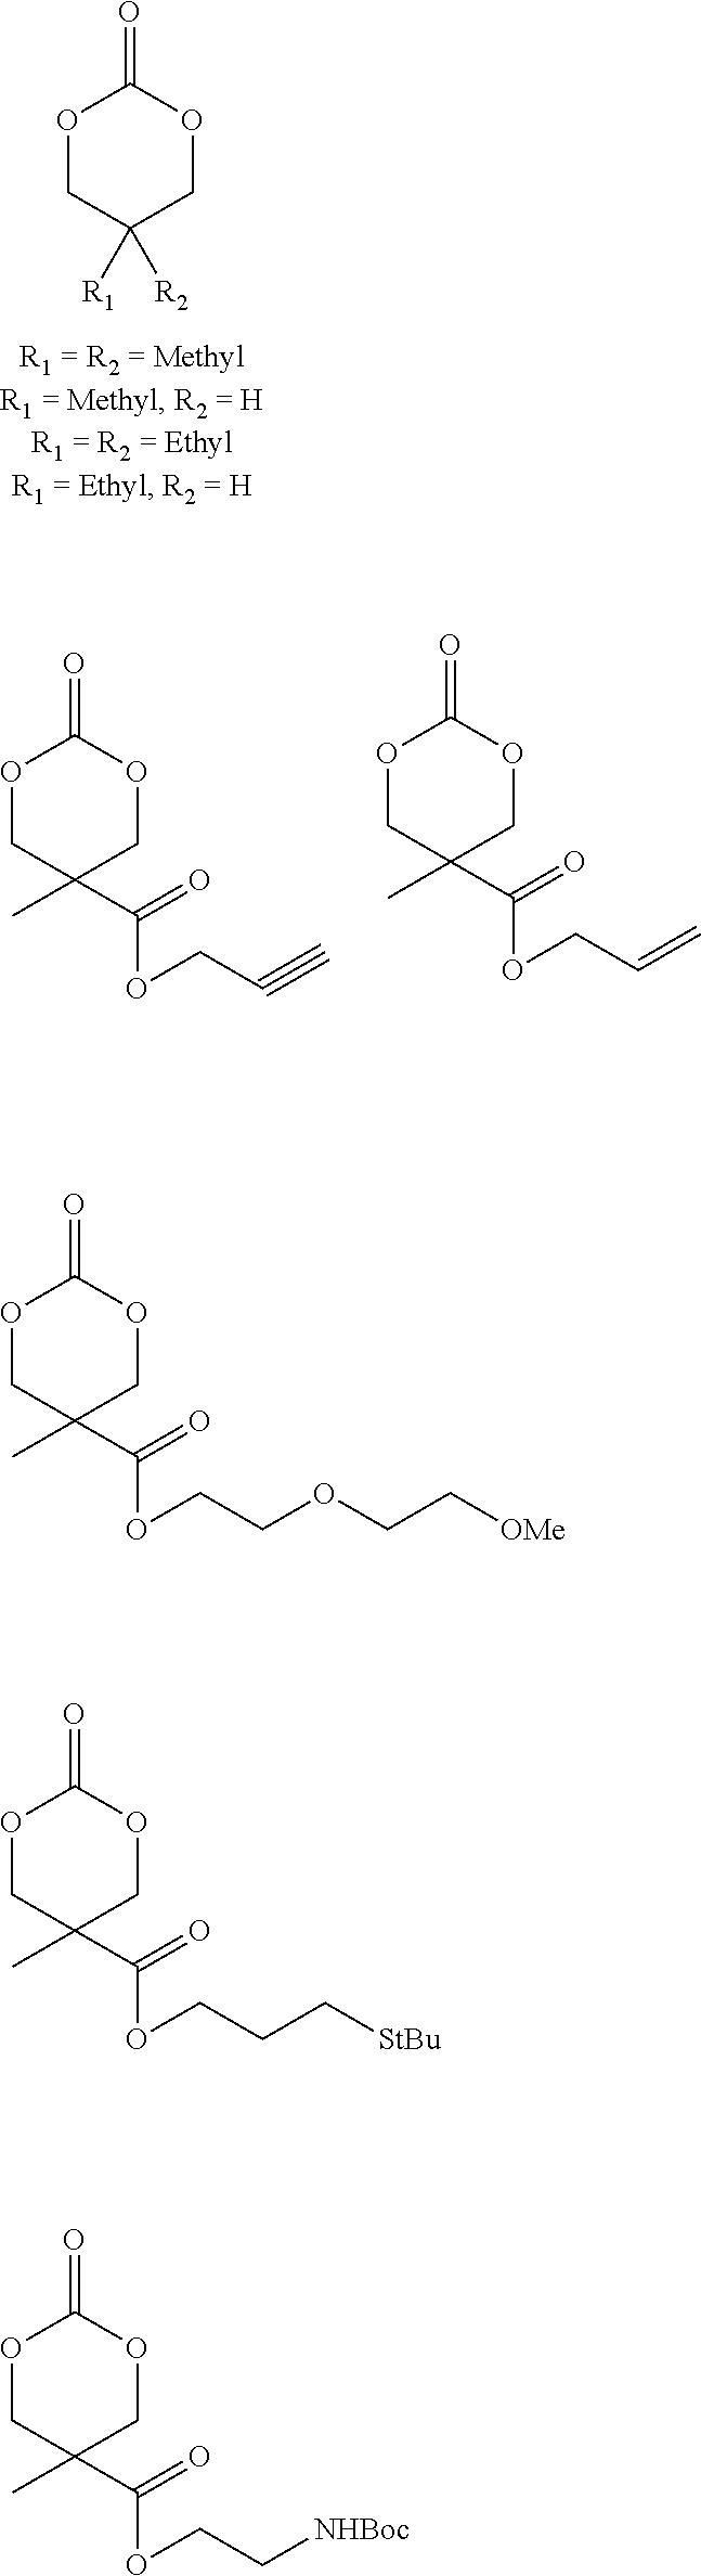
O1CC([R2])([R1])COC1=O.O1CC(C(OCC#C)=O)(C)COC1=O.O1CC(C(OCC=C)=O)(C)COC1=O.O1CC(C(OCCOCC[OMe])=O)(C)COC1=O.O1CC(C(OCCC[StBu])=O)(C)COC1=O.O1CC(C(OCC[NHBoc])=O)(C)COC1=O
